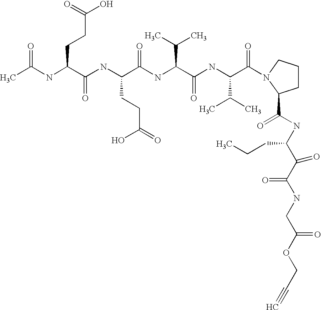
CC(NC(C(NC(C(NC(C(NC(C(=O)N1CCCC1C(NC(C(C(NCC(=O)OCC#C)=O)=O)CCC)=O)C(C)C)=O)C(C)C)=O)CCC(=O)O)=O)CCC(O)=O)=O
